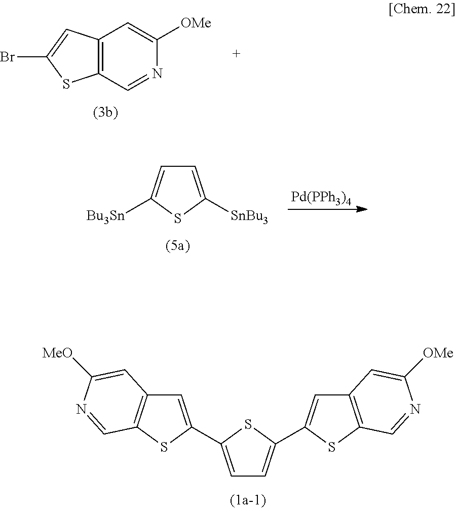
C12=C(C=NC([OMe])=C1)SC(Br)=C2.C1=C([SnBu3])SC([Bu3Sn])=C1.[Pd(PPh3)4].C1=C(C2=CC3=C(S2)C=NC([MeO])=C3)SC(C2=CC3=C(S2)C=NC([OMe])=C3)=C1
